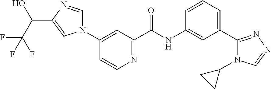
N1(C2=CC(C(NC3=CC(C4=NN=CN4C4CC4)=CC=C3)=O)=NC=C2)C=NC(C(O)C(F)(F)F)=C1
